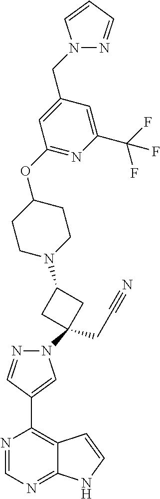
N1=CN=C2C(=C1C1=CN(C3(CC#N)CC(N4CCC(OC5=NC(C(F)(F)F)=CC(CN6N=CC=C6)=C5)CC4)C3)N=C1)C=CN2
